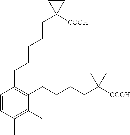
C1=CC(C)=C(C)C(CCCCC([COOH])(C)C)=C1CCCCCC1([COOH])CC1
